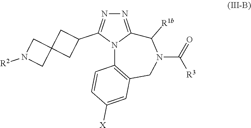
N1=C2N(C(C3CC4(C3)CN([R2])C4)=N1)C1=C(CN(C(=O)[R3])C2[R1b])C=C([X])C=C1
